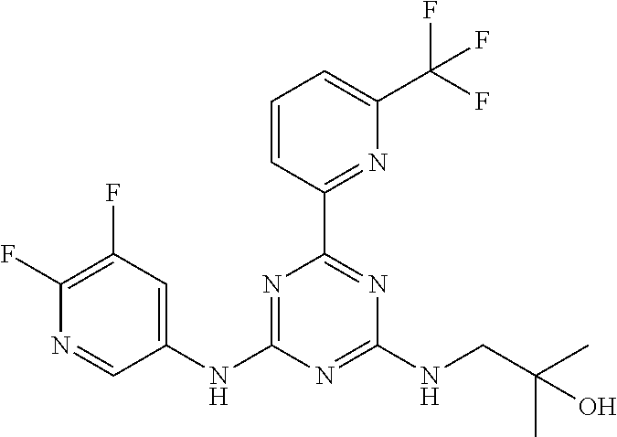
C1(NC2=NC(C3=NC(C(F)(F)F)=CC=C3)=NC(NCC(C)(C)O)=N2)=CC(F)=C(F)N=C1
